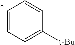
C1=CC=C([t-Bu])C=C1
